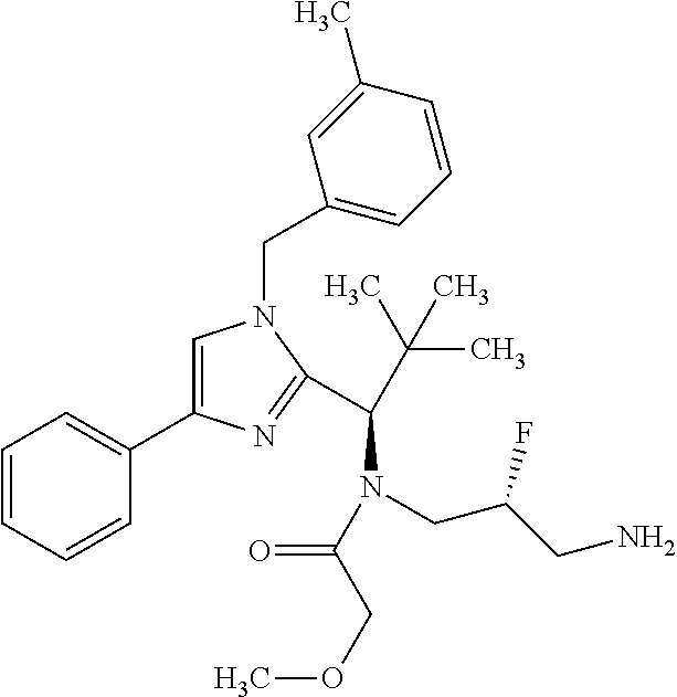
C1=CC=CC(C2=CN(CC3=CC=CC(C)=C3)C(C(N(CC(CN)F)C(=O)COC)C(C)(C)C)=N2)=C1
